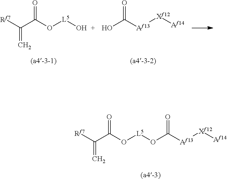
C(=C)([Rf7])C(O[L5]OC([Af13][Xf12][Af14])=O)=O.C(=C)([Rf7])C(O[L5]O)=O.O=C([Af13][Xf12][Af14])O
